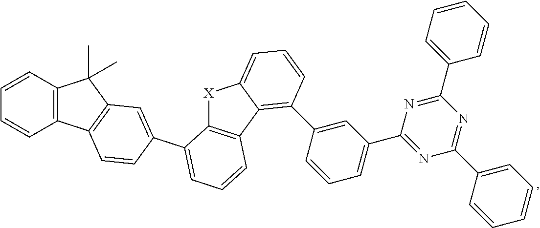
C12=C(C=CC=C1)C(C)(C)C1=C2C=CC(C2=CC=CC3=C2[X]C2=CC=CC(C4=CC(C5=NC(C6=CC=CC=C6)=NC(C6=CC=CC=C6)=N5)=CC=C4)=C32)=C1
